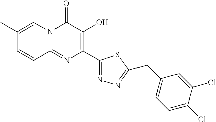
N12C(=NC(C3=NN=C(CC4=CC=C(Cl)C(Cl)=C4)S3)=C(O)C1=O)C=CC(C)=C2
